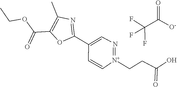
N1=[N+](CCC(=O)O)C=CC(C2=NC(C)=C(C(OCC)=O)O2)=C1.FC(F)(F)C(=O)[O-]
